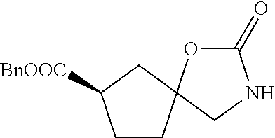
C1CC2(CC1[BnOOC])OC(=O)NC2
